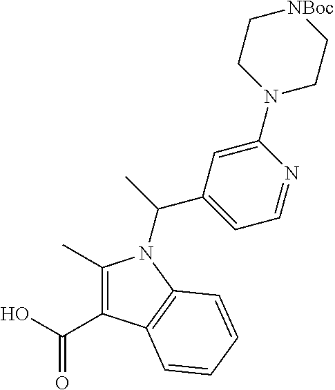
C1(C)=C(C(O)=O)C2=C(N1C(C1=CC=NC(N3CC[NBoc]CC3)=C1)C)C=CC=C2
